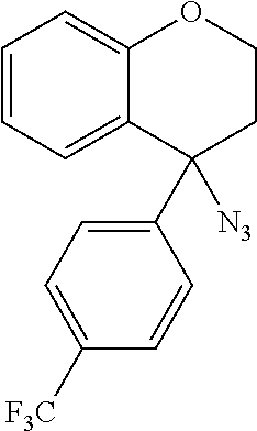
C1=CC=C2C(=C1)OCCC2(C1=CC=C([F3C])C=C1)[N3]
